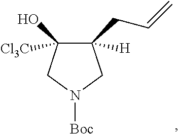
C1([H])(CC=C)C([Cl3C])(O)CN([Boc])C1
